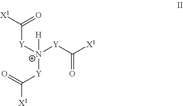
C([Y][N+]([Y]C([X1])=O)([Y]C([X1])=O)[H])([X1])=O
